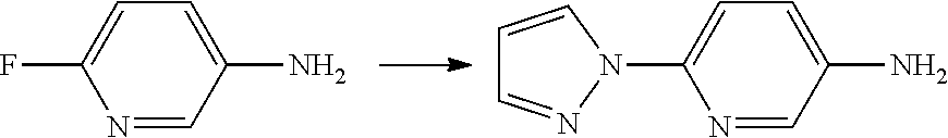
N1=CC(N)=CC=C1F.N1=CC(N)=CC=C1N1C=CC=N1
